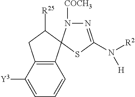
C12=C(C([Y3])=CC=C1)CC([R25])C21N([COCH3])N=C(N([R2])[H])S1
